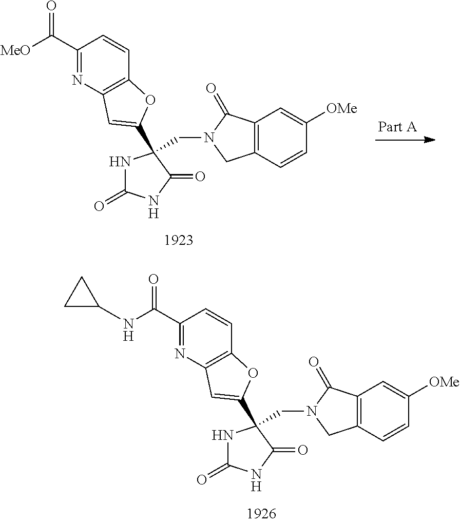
N1C(=O)NC(=O)C1(CN1CC2=C(C1=O)C=C([OMe])C=C2)C1=CC2=C(C=CC(C(NC3CC3)=O)=N2)O1.N1C(=O)NC(=O)C1(CN1CC2=C(C1=O)C=C([OMe])C=C2)C1=CC2=C(C=CC(C([MeO])=O)=N2)O1
